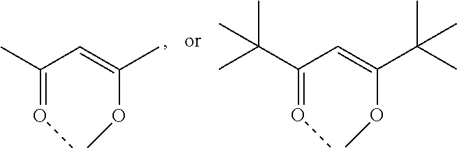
C(C=C(C)OC)(C)=OC.C(C=C(C(C)(C)C)OC)(C(C)(C)C)=OC
